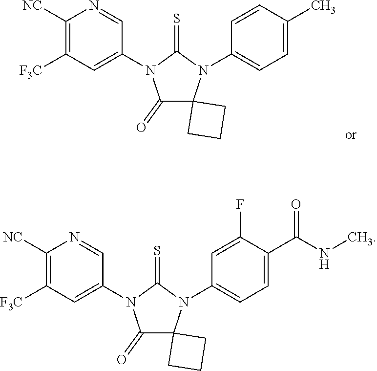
C1(=O)C2(N(C3=CC=C(C(NC)=O)C(F)=C3)C(=S)N1C1=CC([F3C])=C([NC])N=C1)CCC2.C1(=O)C2(N(C3=CC=C(C)C=C3)C(=S)N1C1=CC([F3C])=C([NC])N=C1)CCC2
